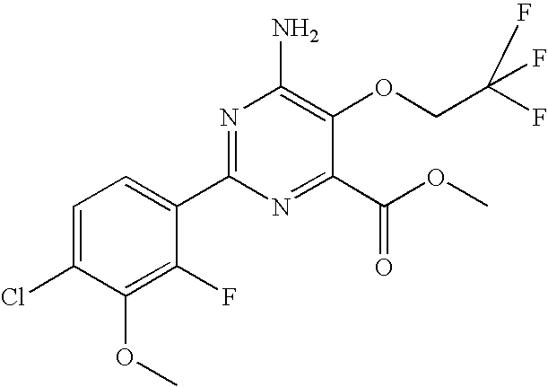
C1(C(OC)=O)=NC(C2=CC=C(Cl)C(OC)=C2F)=NC(N)=C1OCC(F)(F)F
